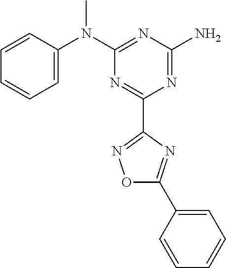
C1=CC(N(C2=NC(N)=NC(C3=NOC(C4=CC=CC=C4)=N3)=N2)C)=CC=C1
